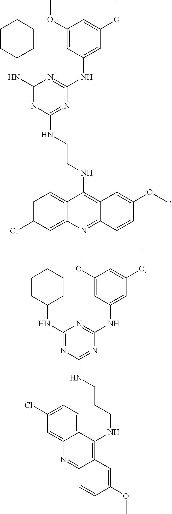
C1=C(Cl)C=C2C(=C1)C(NCCNC1=NC(NC3=CC(OC)=CC(OC)=C3)=NC(NC3CCCCC3)=N1)=C1C(=N2)C=CC(OC)=C1.C(CCNC1=NC(NC2=CC(OC)=CC(OC)=C2)=NC(NC2CCCCC2)=N1)NC1=C2C(=NC3=CC(Cl)=CC=C13)C=CC(OC)=C2
